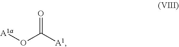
O=C([A1])O[A1a]
